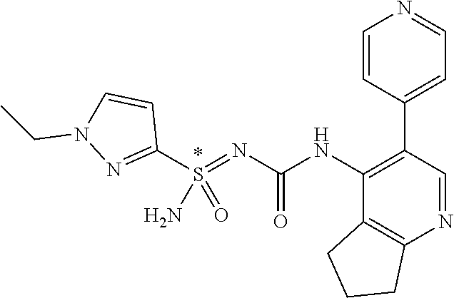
C1(C2=CC=NC=C2)=C(NC(N=S(C2=NN(CC)C=C2)(=O)N)=O)C2=C(N=C1)CCC2
